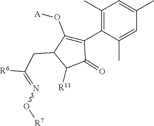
C1(C)=C(C2=C(O[A])C(CC([R6])=NO[R7])C([R11])C2=O)C(C)=CC(C)=C1
